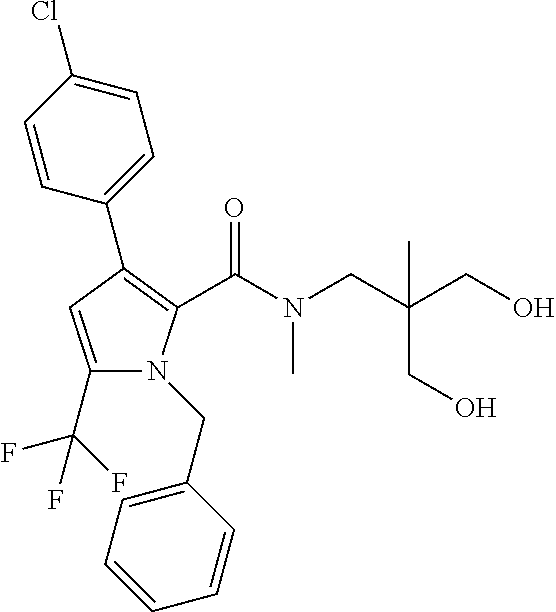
C1(C2=C(C(=O)N(C)CC(CO)(C)CO)N(CC3=CC=CC=C3)C(C(F)(F)F)=C2)=CC=C(Cl)C=C1
